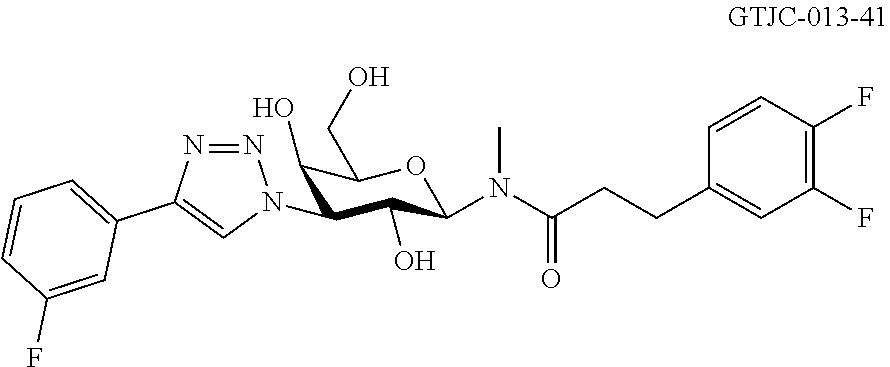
C(C(N(C1C(O)C(N2N=NC(C3=CC=CC(F)=C3)=C2)C(O)C(CO)O1)C)=O)CC1=CC(F)=C(F)C=C1
